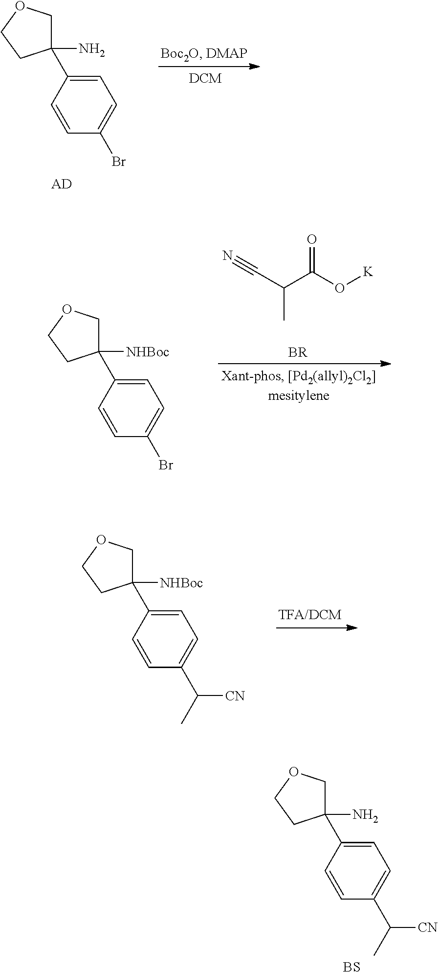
C1=C(C2(N)COCC2)C=CC(Br)=C1.[AD].C(C(C(O[K])=O)C)#N.C1=C(C2([NHBoc])COCC2)C=CC(Br)=C1.C1=C(C2([NHBoc])COCC2)C=CC(C([CN])C)=C1.C1=C(C2(N)COCC2)C=CC(C([CN])C)=C1.[BS]
